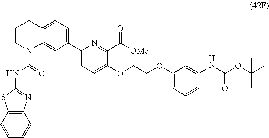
C1CN(C(NC2=NC3=C(S2)C=CC=C3)=O)C2=CC(C3=CC=C(OCCOC4=CC=CC(NC(OC(C)(C)C)=O)=C4)C(C([OMe])=O)=N3)=CC=C2C1
